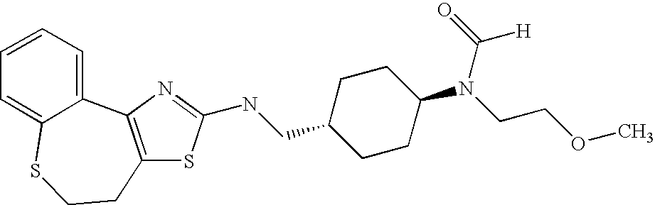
N(CC1CCC(N(C(=O)[H])CCOC)CC1)C1=NC2=C(S1)CCSC1=CC=CC=C21
